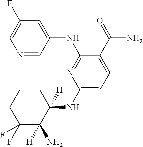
C1(NC2([H])CCCC(F)(F)C2([H])N)=CC=C(C(=O)N)C(NC2=CC(F)=CN=C2)=N1
